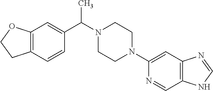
C12=C(C=CC(C(N3CCN(C4=CC5=C(C=N4)NC=N5)CC3)C)=C1)CCO2
